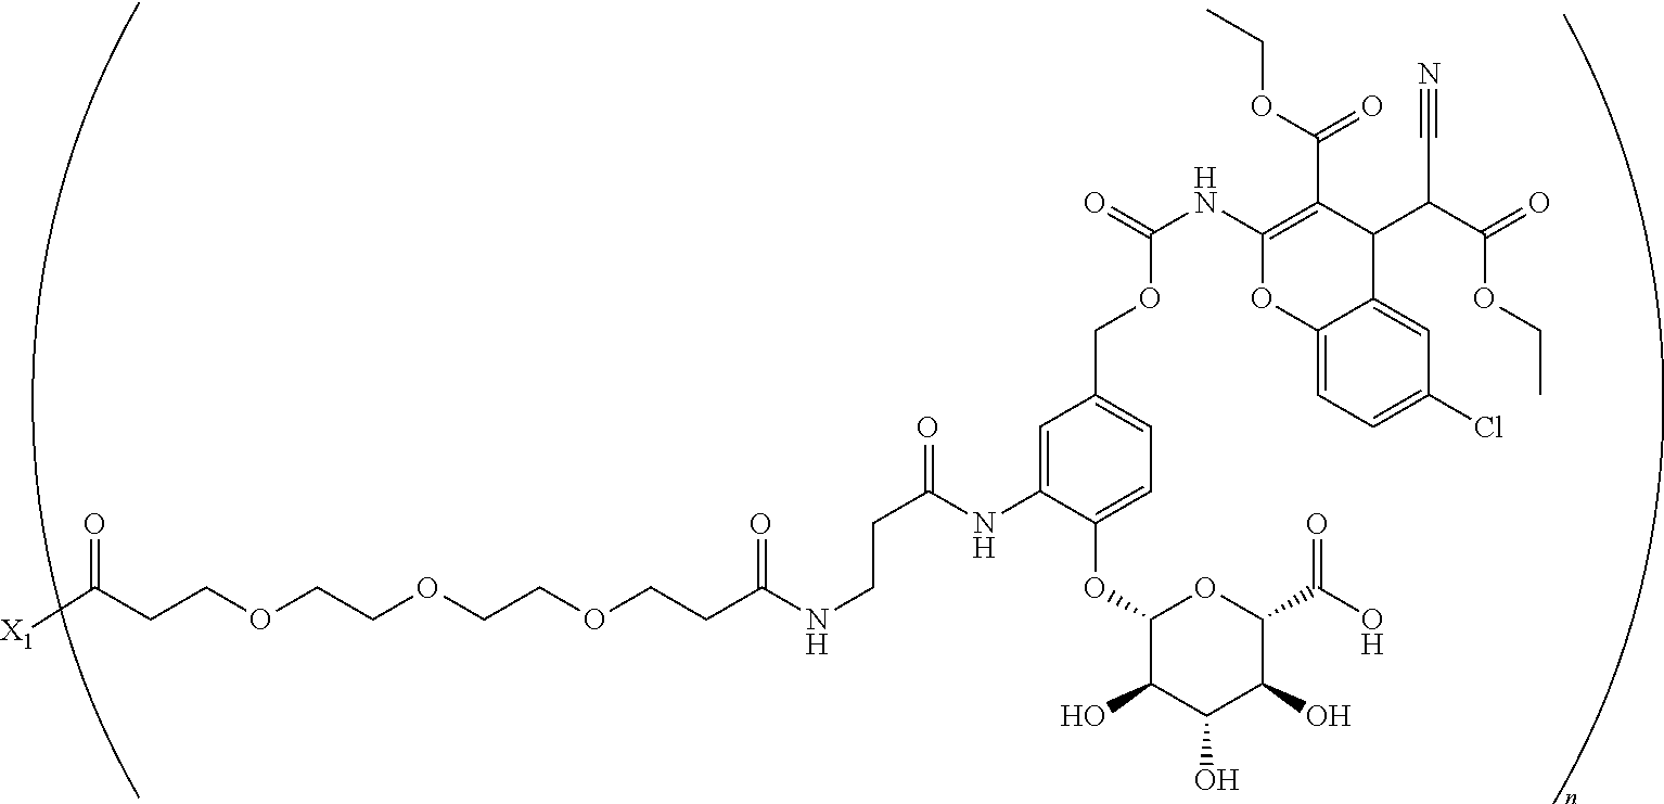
C(OCCOCCOCCC(NCCC(NC1=CC(COC(=O)NC2=C(C(OCC)=O)C(C(C(=O)OCC)C#N)C3=CC(Cl)=CC=C3O2)=CC=C1OC1C(O)C(O)C(O)C(C(=O)O)O1)=O)=O)CC(=O)[X1]
